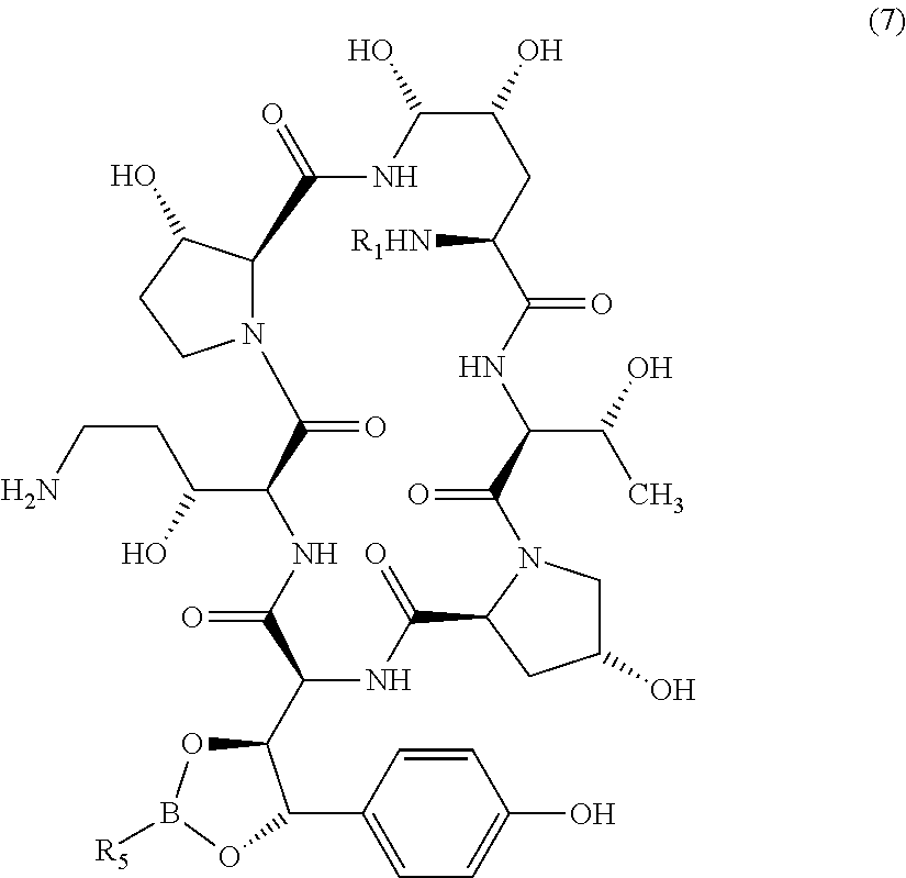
C12C(O)CCN1C(=O)C(C(CCN)O)NC(=O)C(C1OB([R5])OC1C1=CC=C(O)C=C1)NC(=O)C1N(C(=O)C(C(O)C)NC(=O)C([R1HN])CC(O)C(O)NC2=O)CC(O)C1
